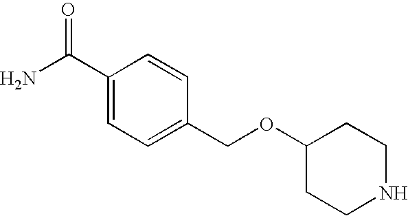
C1(C(N)=O)=CC=C(COC2CCNCC2)C=C1
